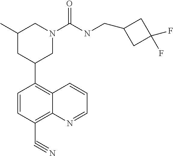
N1=CC=CC2=C(C3CC(C)CN(C(NCC4CC(F)(F)C4)=O)C3)C=CC(C#N)=C12
